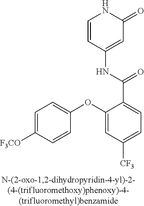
O(C1=CC([CF3])=CC=C1C(=O)NC1=CC(=O)NC=C1)C1=CC=C([F3CO])C=C1
